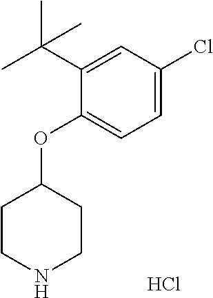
C1(OC2=CC=C(Cl)C=C2C(C)(C)C)CCNCC1.Cl
